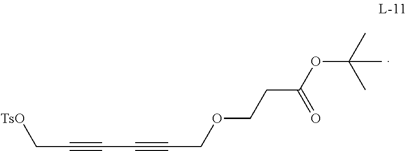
[TsO]CC#CC#CCOCCC(=O)OC(C)(C)C
